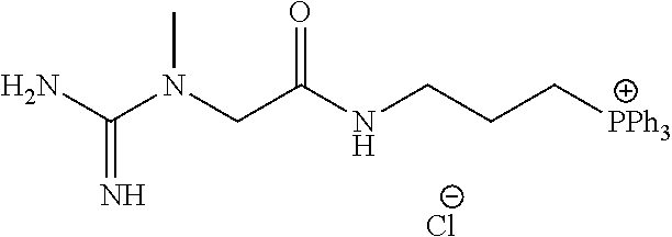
NC(N(CC(NCCC[PPh3])=O)C)=N.[Cl-]
